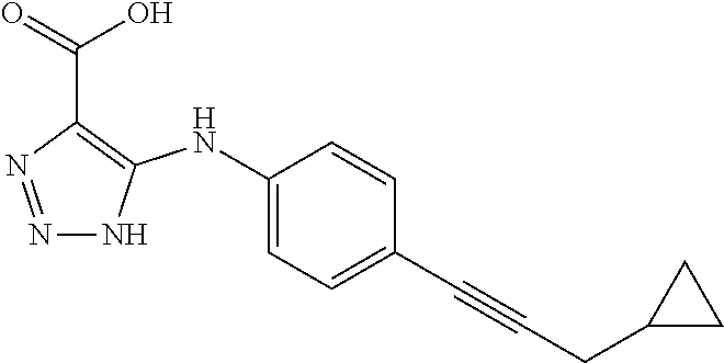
N1=NC(C(=O)O)=C(NC2=CC=C(C#CCC3CC3)C=C2)N1
